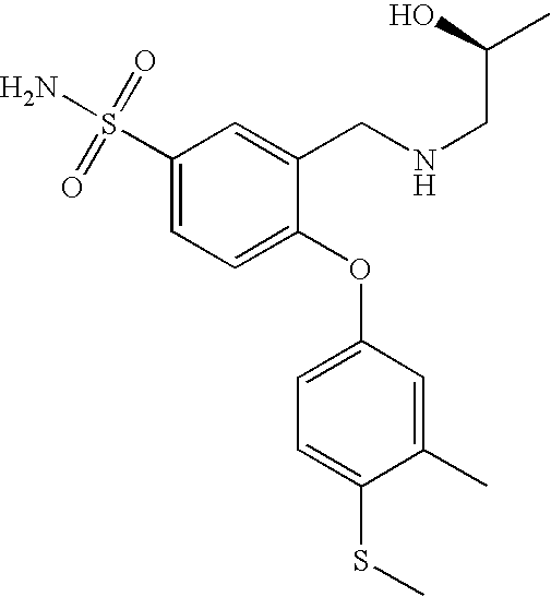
C1(S(N)(=O)=O)=CC=C(OC2=CC=C(SC)C(C)=C2)C(CNCC(C)O)=C1
